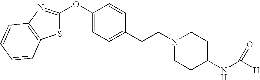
O(C1=CC=C(CCN2CCC(NC([H])=O)CC2)C=C1)C1=NC2=C(S1)C=CC=C2
